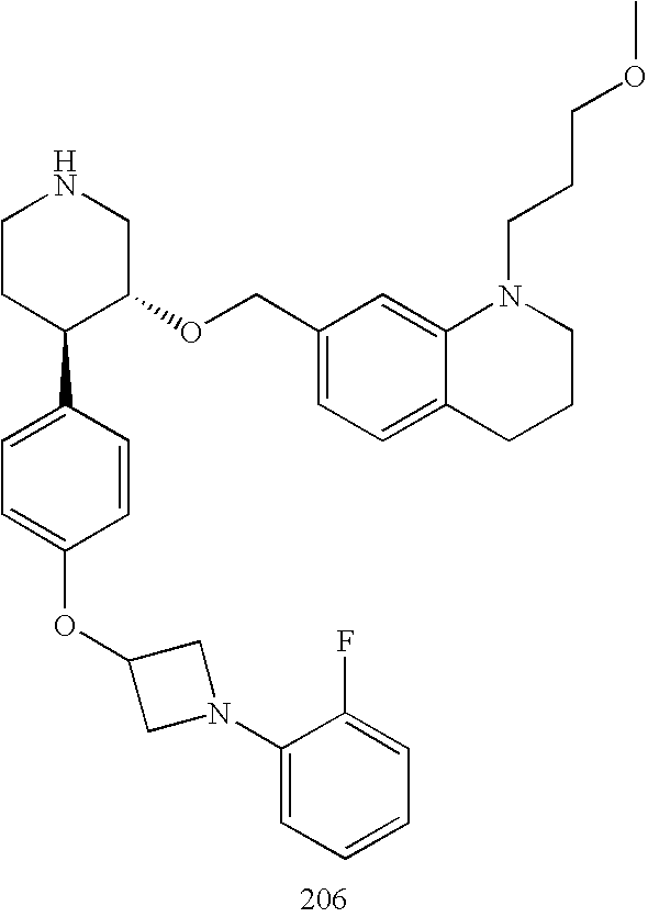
C1CC(C2=CC=C(OC3CN(C4=CC=CC=C4F)C3)C=C2)C(OCC2=CC=C3C(=C2)N(CCCOC)CCC3)CN1
